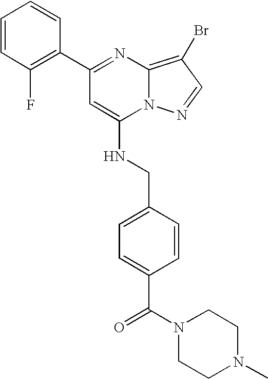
C1(C2=NC3=C(Br)C=NN3C(NCC3=CC=C(C(=O)N4CCN(C)CC4)C=C3)=C2)=C(F)C=CC=C1
